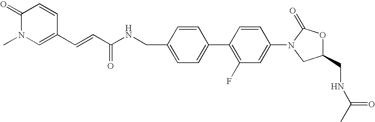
C1=C(CNC(C=CC2=CN(C)C(=O)C=C2)=O)C=CC(C2=C(F)C=C(N3CC(CNC(C)=O)OC3=O)C=C2)=C1
